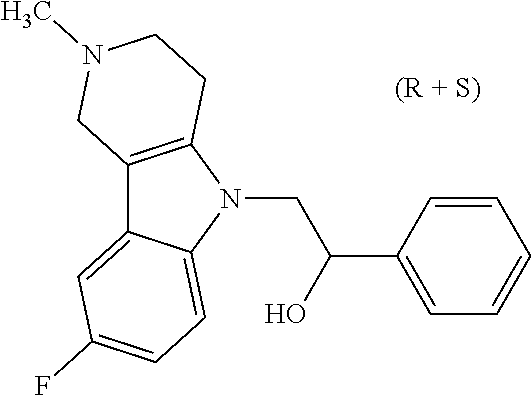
C12=C(N(CC(C3=CC=CC=C3)O)C3=CC=C(F)C=C13)CCN(C)C2
